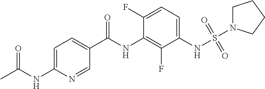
C1=C(NC(C)=O)N=CC(C(NC2=C(F)C(NS(=O)(=O)N3CCCC3)=CC=C2F)=O)=C1
